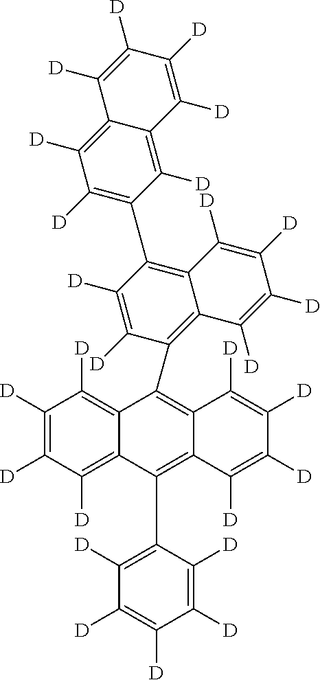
C12=C([D])C([D])=C([D])C([D])=C1C(C1=C([D])C([D])=C([D])C([D])=C1[D])=C1C(=C2C2=C3C(=C(C4=C([D])C([D])=C5C(=C4[D])C([D])=C([D])C([D])=C5[D])C([D])=C2[D])C([D])=C([D])C([D])=C3[D])C([D])=C([D])C([D])=C1[D]
